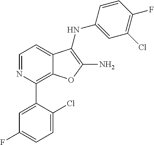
N1=CC=C2C(=C1C1=CC(F)=CC=C1Cl)OC(N)=C2NC1=CC(Cl)=C(F)C=C1
